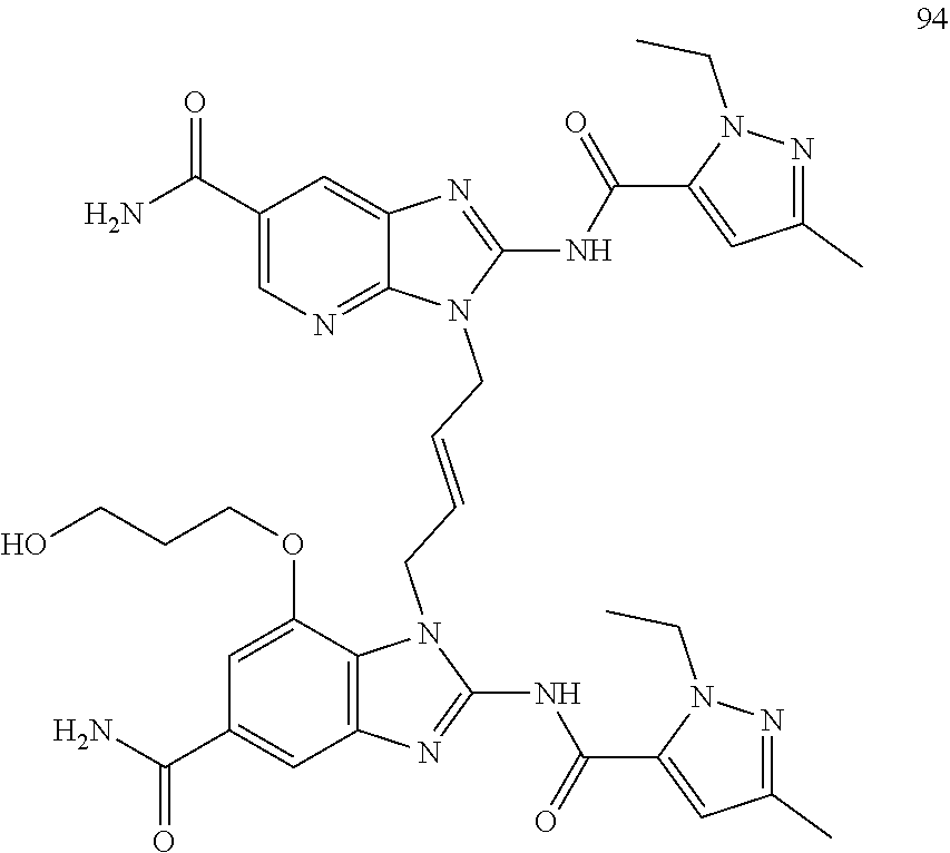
C1(C(=O)N)=CN=C2C(=C1)N=C(NC(C1=CC(C)=NN1CC)=O)N2CC=CCN1C2=C(C=C(C(=O)N)C=C2OCCCO)N=C1NC(=O)C1=CC(C)=NN1CC
